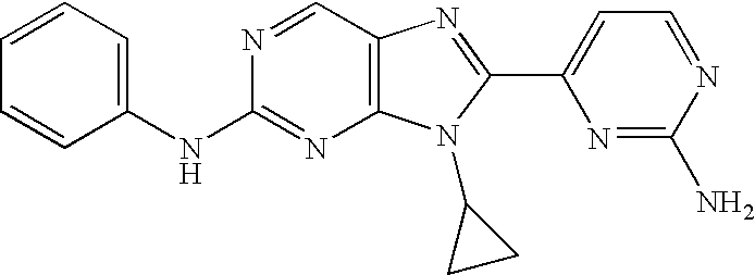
N(C1=NC2=C(C=N1)N=C(C1=CC=NC(N)=N1)N2C1CC1)C1=CC=CC=C1
